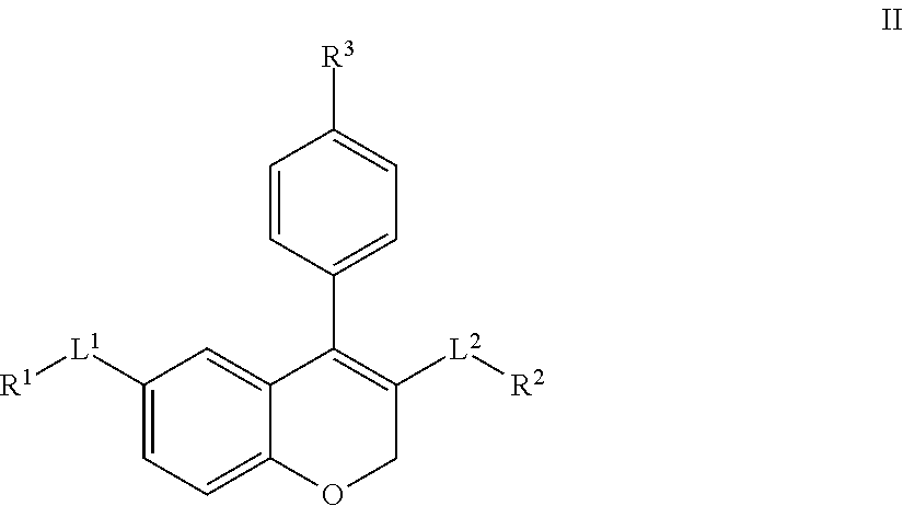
C1([L1][R1])=CC=C2C(=C1)C(C1=CC=C([R3])C=C1)=C([L2][R2])CO2
